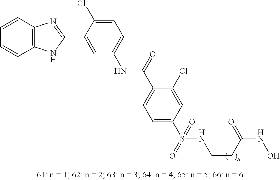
C1(C2=NC3=C(N2)C=CC=C3)=CC(NC(C2=CC=C(S(=O)(NCCC(=O)NO)=O)C=C2Cl)=O)=CC=C1Cl
